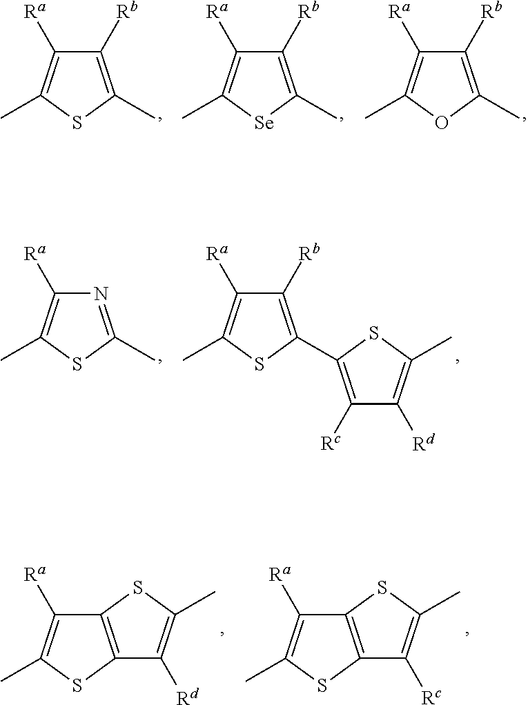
[Ra]C1=C(C)SC(C)=C1[Rb].[Ra]C1=C(C)[Se]C(C)=C1[Rb].[Ra]C1=C(C)OC(C)=C1[Rb].[Ra]C1=C(C)SC(C)=N1.[Ra]C1=C(C)SC(C2=C([Rc])C([Rd])=C(C)S2)=C1[Rb].[Ra]C1=C(C)SC2=C1SC(C)=C2[Rd].[Ra]C1=C(C)SC2=C1SC(C)=C2[Rc]
